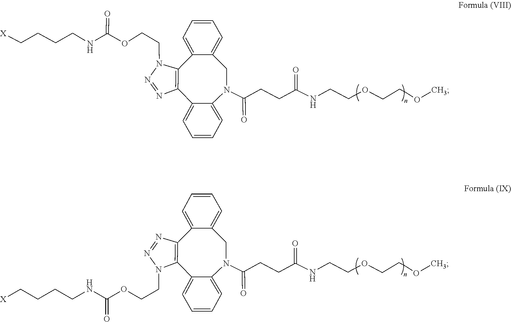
N1=NC2=C(N1CCOC(NCCCC[X])=O)C1=CC=CC=C1CN(C(=O)CCC(NCCCOCCCOC)=O)C1=CC=CC=C21.N1=NC2=C(N1CCOC(NCCCC[X])=O)C1=CC=CC=C1N(C(=O)CCC(NCCCOCCCOC)=O)CC1=CC=CC=C21
